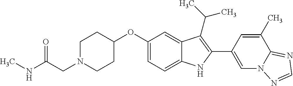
C1(OC2=CC=C3C(=C2)C(C(C)C)=C(C2=CN4C(=NC=N4)C(C)=C2)N3)CCN(CC(NC)=O)CC1
